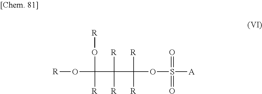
[R]OC(O[R])([R])C([R])([R])C([R])([R])OS(=O)(=O)[A]
